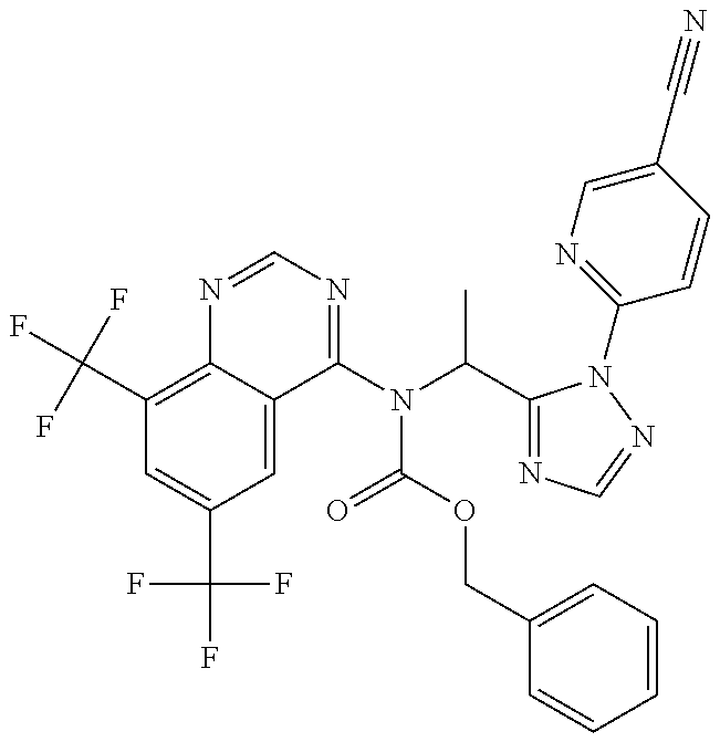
C1(C(F)(F)F)=C2C(=CC(C(F)(F)F)=C1)C(N(C(C1=NC=NN1C1=NC=C(C#N)C=C1)C)C(OCC1=CC=CC=C1)=O)=NC=N2
